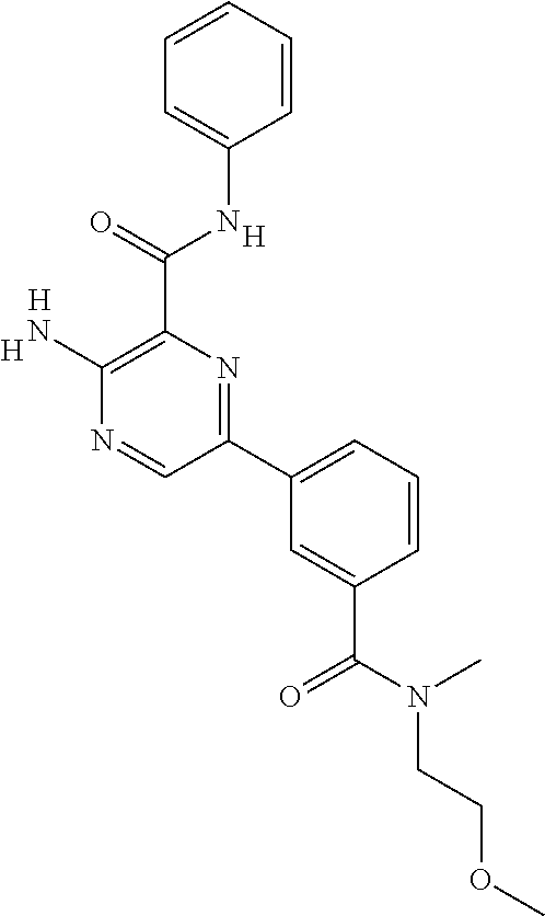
[H].C1(N)=C(C(NC2=CC=CC=C2)=O)N=C(C2=CC=CC(C(=O)N(CCOC)C)=C2)C=N1.[H].[H]
